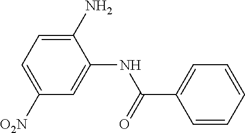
C1(N)=CC=C([O2N])C=C1NC(=O)C1=CC=CC=C1
